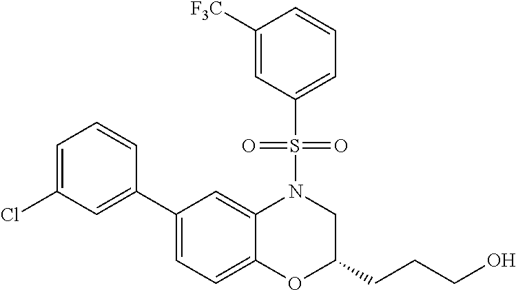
C1(C2=CC(Cl)=CC=C2)=CC=C2C(=C1)N(S(C1=CC=CC([F3C])=C1)(=O)=O)CC(CCCO)O2
